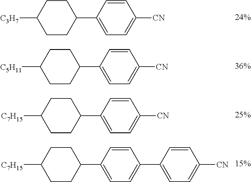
[C3H7]C1CCC(C2=CC=C([CN])C=C2)CC1.[C5H11]C1CCC(C2=CC=C([CN])C=C2)CC1.[C7H15]C1CCC(C2=CC=C([CN])C=C2)CC1.[C7H15]C1CCC(C2=CC=C(C3=CC=C([CN])C=C3)C=C2)CC1
